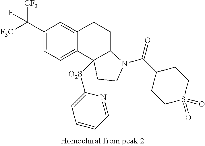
C1(C([F3C])([CF3])F)=CC=C2C(=C1)CCC1C2([O2S]C2=CC=CC=N2)CCN1C(C1CCS(=O)(=O)CC1)=O
